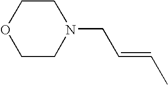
C1CN(CC=CC)CCO1
